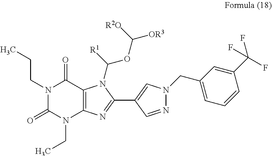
N1(CCC)C(=O)N(CC)C2=C(C1=O)N(C(OC([OR3])[R2O])[R1])C(C1=CN(CC3=CC=CC(C(F)(F)F)=C3)N=C1)=N2
